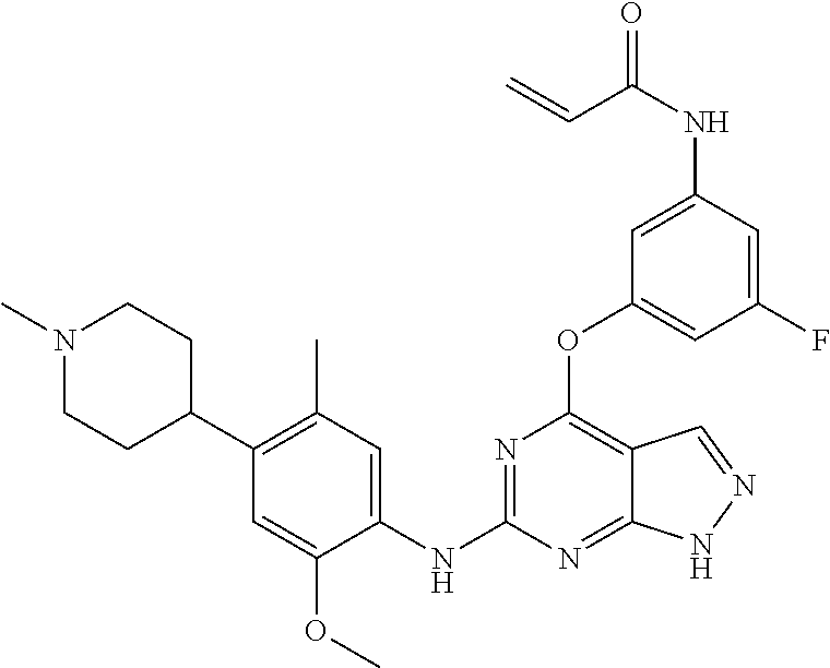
C1(OC2=C3C(=NC(NC4=CC(C)=C(C5CCN(C)CC5)C=C4OC)=N2)NN=C3)=CC(F)=CC(NC(=O)C=C)=C1
